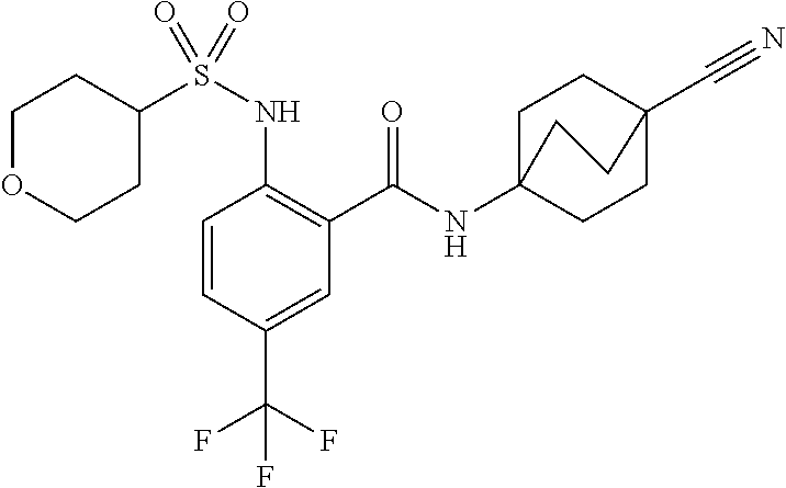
C1=CC(C(F)(F)F)=CC(C(=O)NC23CCC(C#N)(CC2)CC3)=C1NS(C1CCOCC1)(=O)=O
